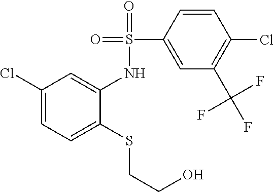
C1(Cl)=CC=C(SCCO)C(NS(C2=CC(C(F)(F)F)=C(Cl)C=C2)(=O)=O)=C1
